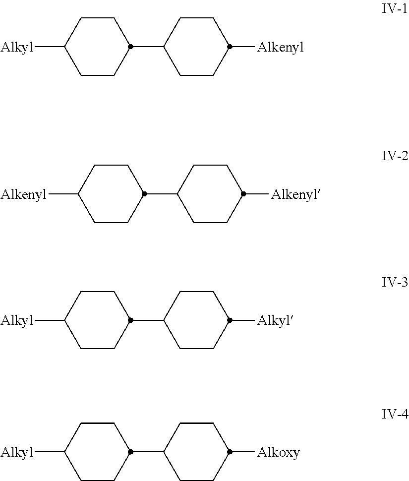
[Alkyl]C1CCC(C2CCC([Alkenyl])CC2)CC1.[Alkenyl]C1CCC(C2CCC([Alkenyl])CC2)CC1.[Alkyl]C1CCC(C2CCC([Alkyl])CC2)CC1.[Alkyl]C1CCC(C2CCC([Alkoxy])CC2)CC1
